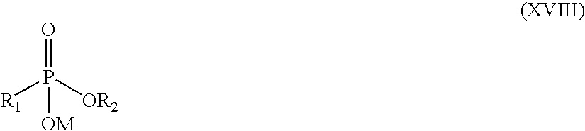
O=P([OR2])([R1])[OM]
